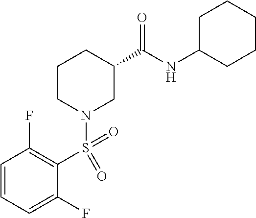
C1C(NC(C2CCCN(S(C3=C(F)C=CC=C3F)(=O)=O)C2)=O)CCCC1
